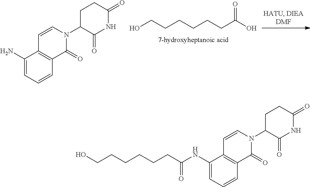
OCCCCCCC(O)=O.C1(N)=CC=CC2=C1C=CN(C1C(=O)NC(=O)CC1)C2=O.C1(NC(CCCCCCO)=O)=CC=CC2=C1C=CN(C1C(=O)NC(=O)CC1)C2=O
